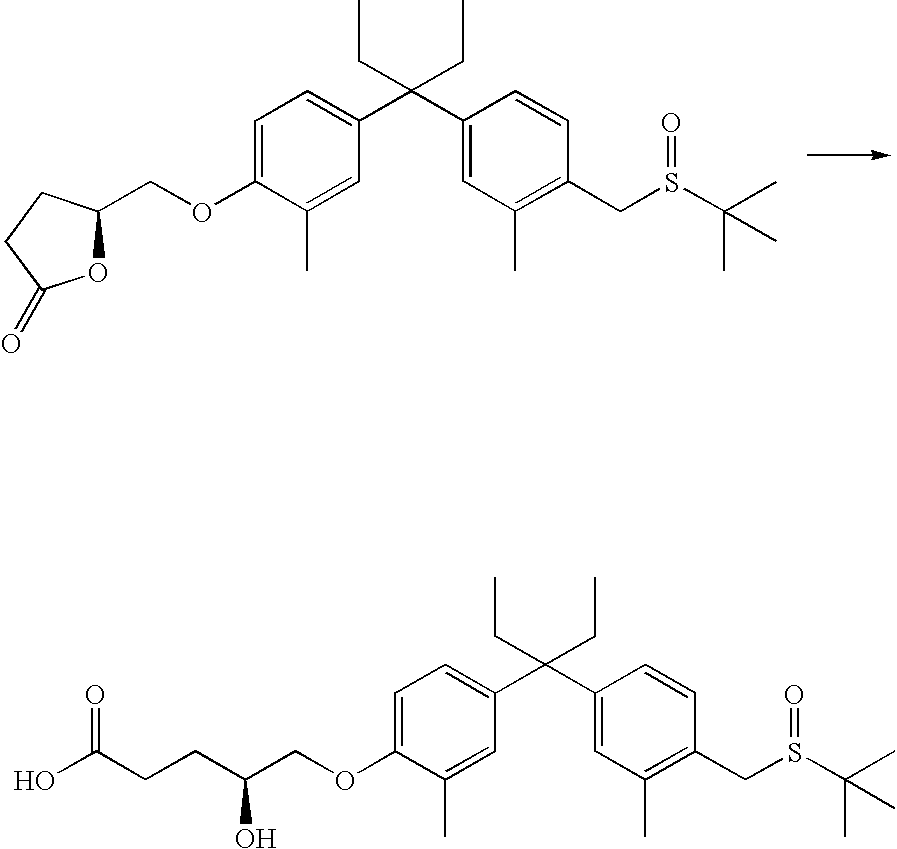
C1=C(OCC2OC(=O)CC2)C(C)=CC(C(C2=CC(C)=C(CS(C(C)(C)C)=O)C=C2)(CC)CC)=C1.C1=C(OCC(O)CCC(O)=O)C(C)=CC(C(C2=CC(C)=C(CS(C(C)(C)C)=O)C=C2)(CC)CC)=C1
